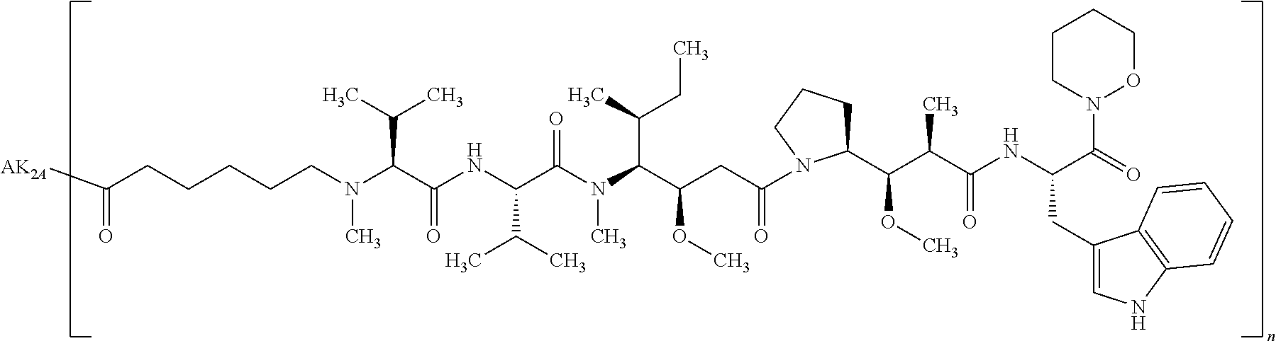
C1(C(C(C(NC(CC2=CNC3=C2C=CC=C3)C(=O)N2OCCCC2)=O)C)OC)CCCN1C(CC(C(N(C(C(NC(C(N(C)CCCCCC([AK2A])=O)C(C)C)=O)C(C)C)=O)C)C(C)CC)OC)=O
